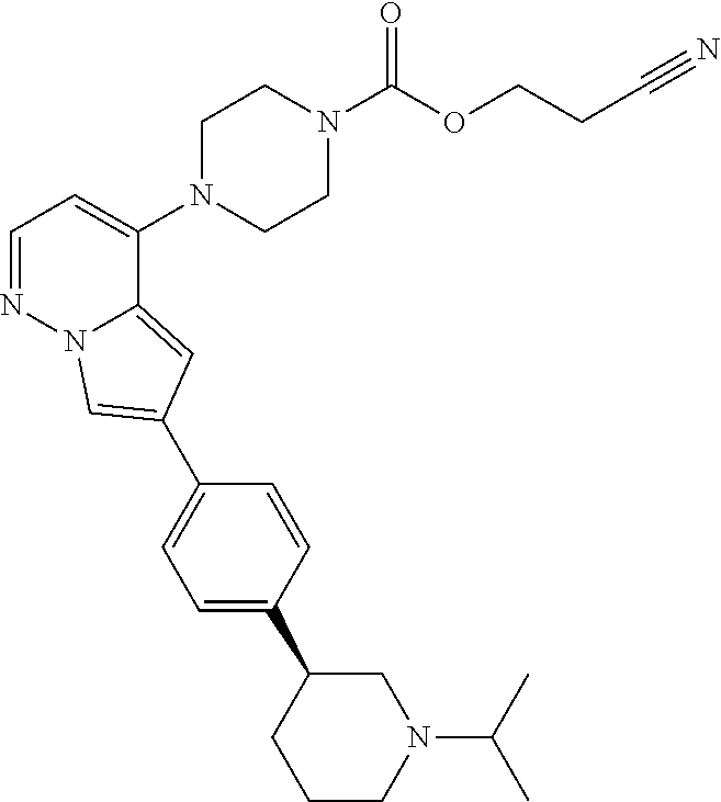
N1(C2=CC=NN3C2=CC(C2=CC=C(C4CCCN(C(C)C)C4)C=C2)=C3)CCN(C(OCCC#N)=O)CC1
